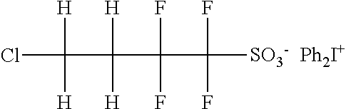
ClC(C(C(C([SO3-])(F)F)(F)F)([H])[H])([H])[H].[Ph2I+]
